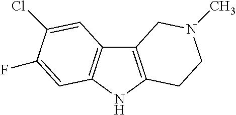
C12=C(NC3=C1C=C(Cl)C(F)=C3)CCN(C)C2
